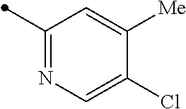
C1([Me])=CC(C)=NC=C1Cl
